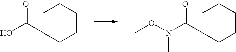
C1(C)(C(O)=O)CCCCC1.C1(C)(C(N(OC)C)=O)CCCCC1
